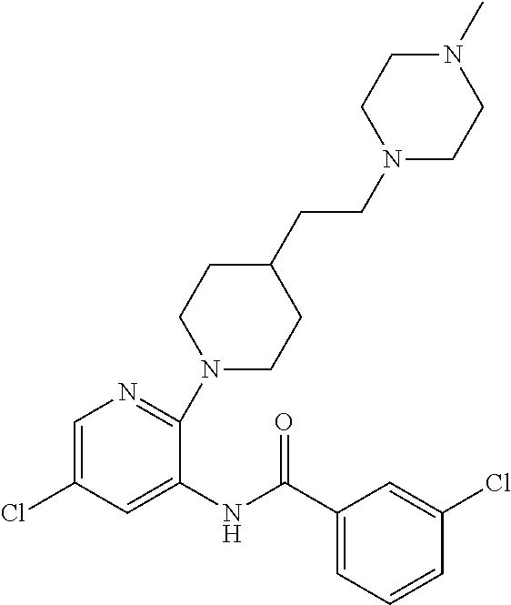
N1(CCC2CCN(C3=NC=C(Cl)C=C3NC(C3=CC=CC(Cl)=C3)=O)CC2)CCN(C)CC1
